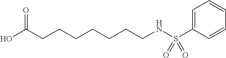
C1(S(NCCCCCCCC(O)=O)(=O)=O)=CC=CC=C1
